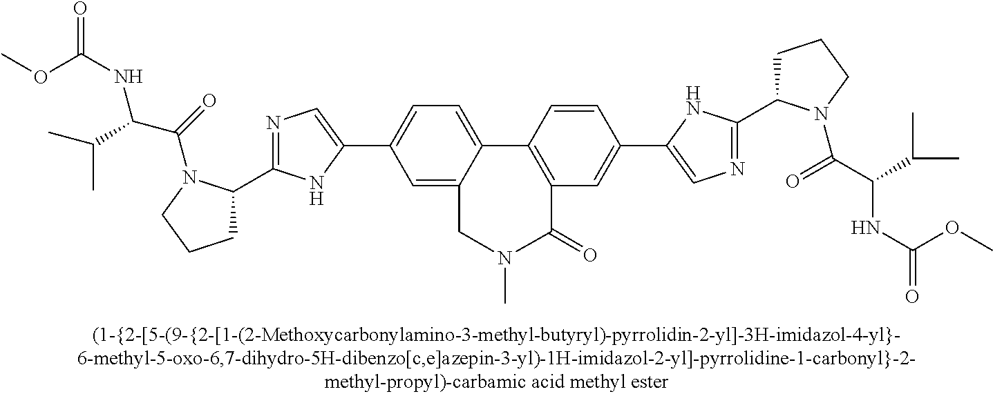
C1C(C2=NC=C(C3=CC=C4C(=C3)CN(C)C(=O)C3=C4C=CC(C4=CN=C(C5CCCN5C(=O)C(NC(OC)=O)C(C)C)N4)=C3)N2)N(C(C(C(C)C)NC(OC)=O)=O)CC1
